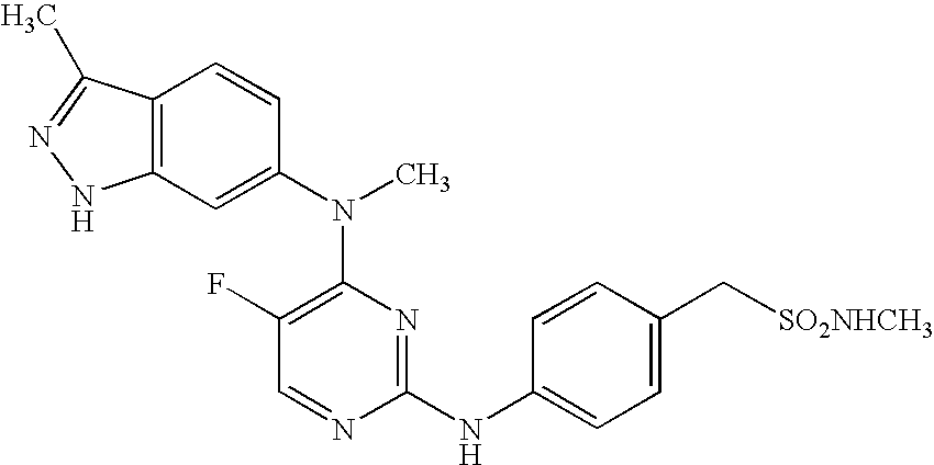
C12=C(C=C(N(C3=C(F)C=NC(NC4=CC=C(C[SO2NHCH3])C=C4)=N3)C)C=C1)NN=C2C
